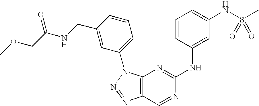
C12=C(N(C3=CC=CC(CNC(COC)=O)=C3)N=N1)N=C(NC1=CC(NS(C)(=O)=O)=CC=C1)N=C2
